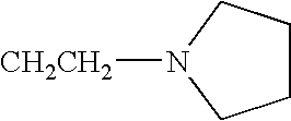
C1CCN([CH2CH2])C1
